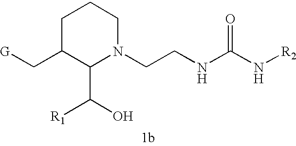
C1C(C[G])C(C(O)[R1])N(CCNC(N[R2])=O)CC1
